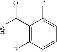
C1(C(N)=O)=C(F)C=CC=C1F
